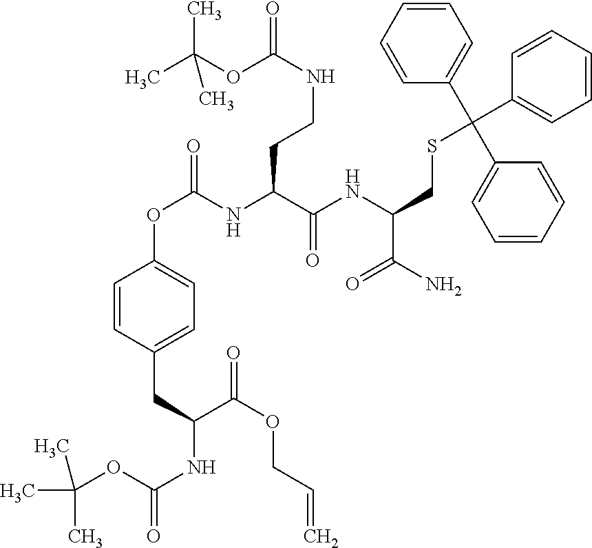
C1=CC(CC(NC(=O)OC(C)(C)C)C(OCC=C)=O)=CC=C1OC(=O)NC(C(NC(CSC(C1=CC=CC=C1)(C1=CC=CC=C1)C1=CC=CC=C1)C(N)=O)=O)CCNC(OC(C)(C)C)=O
